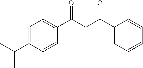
C1(C(CC(C2=CC=CC=C2)=O)=O)=CC=C(C(C)C)C=C1
